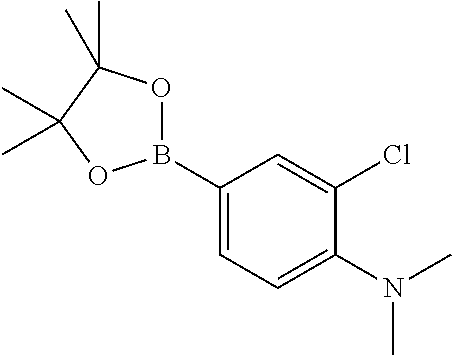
C1(B2OC(C)(C)C(C)(C)O2)=CC=C(N(C)C)C(Cl)=C1
